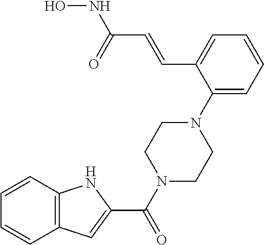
C1=C(N2CCN(C(C3=CC4=C(C=CC=C4)N3)=O)CC2)C(C=CC(NO)=O)=CC=C1
